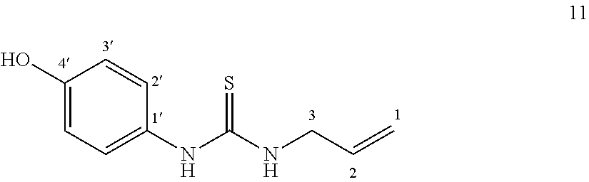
C1(O)=CC=C(NC(NCC=C)=S)C=C1
